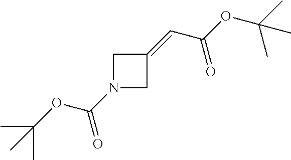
C1(=CC(OC(C)(C)C)=O)CN(C(=O)OC(C)(C)C)C1
